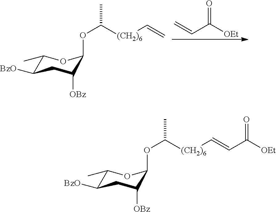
C1(C)C([BzO])CC([OBz])C(OC(C)[(CH2)6]C=C)O1.C(C([OEt])=O)=C.C1(C)C([BzO])CC([OBz])C(OC(C)[(CH2)6]C=CC([OEt])=O)O1
